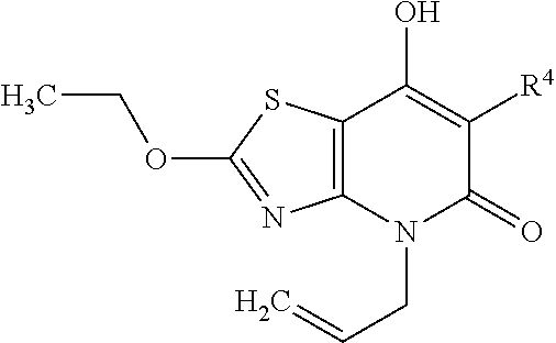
C12=C(N(CC=C)C(=O)C([R4])=C1O)N=C(OCC)S2
